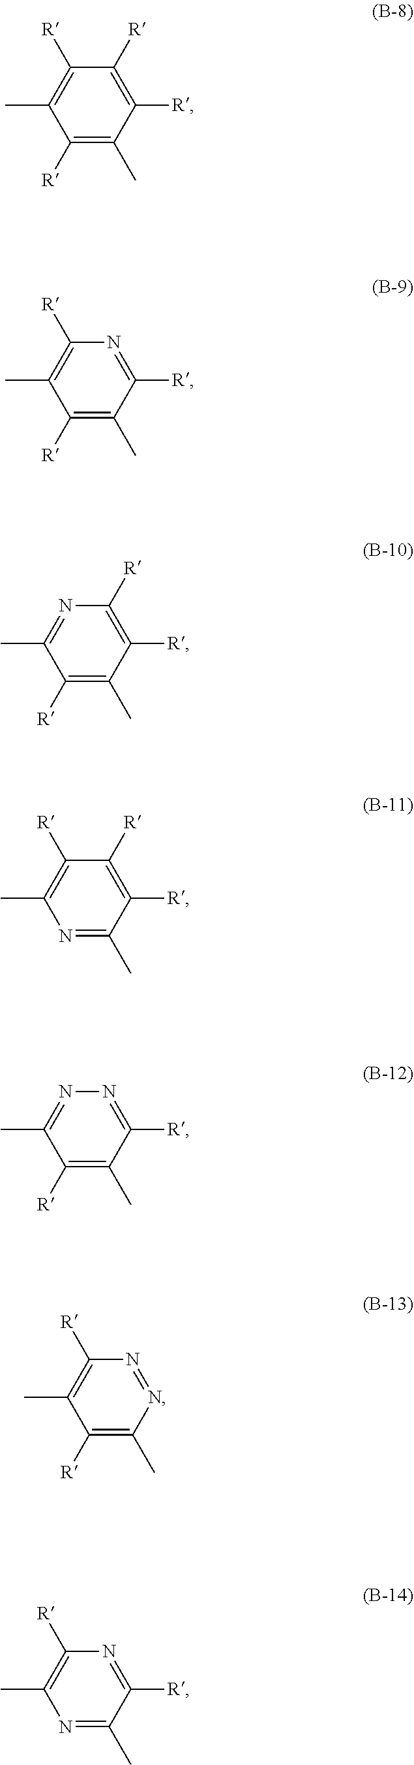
C1([R])=C(C)C([R])=C([R])C([R])=C1C.C1([R])=C(C)C([R])=NC([R])=C1C.C1([R])=C(C)C([R])=C([R])N=C1C.N1=C(C)C([R])=C([R])C([R])=C1C.C1([R])=C(C)C([R])=NN=C1C.C1([R])=C(C)N=NC([R])=C1C.N1=C(C)C([R])=NC([R])=C1C
